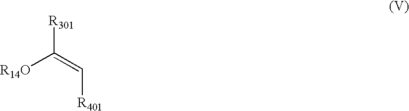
[R14O]C(=C[R401])[R301]
